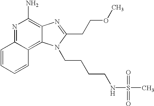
N1=C2C(=C3C(=C1N)N=C(CCOC)N3CCCCNS(C)(=O)=O)C=CC=C2
